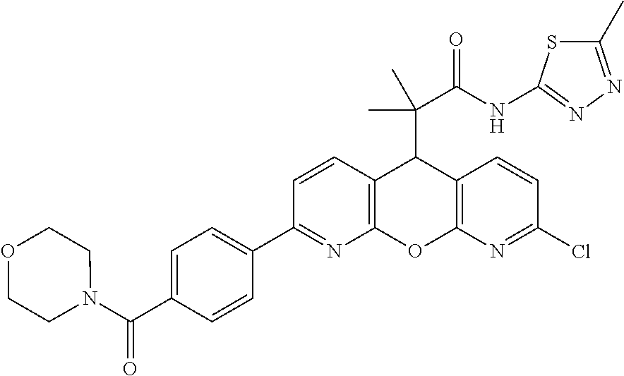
C1(C2=NC3=C(C=C2)C(C(C(NC2=NN=C(C)S2)=O)(C)C)C2=C(O3)N=C(Cl)C=C2)=CC=C(C(N2CCOCC2)=O)C=C1
